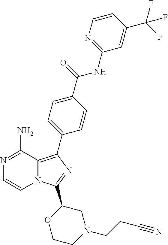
N1=C(N)C2=C(C3=CC=C(C(=O)NC4=NC=CC(C(F)(F)F)=C4)C=C3)N=C(C3OCCN(CCC#N)C3)N2C=C1
